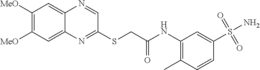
C1([MeO])=C([MeO])C=C2C(=C1)N=CC(SCC(NC1=C(C)C=CC(S(=O)(=O)N)=C1)=O)=N2
